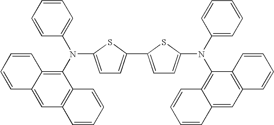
C1=C(N(C2=C3C(=CC4=C2C=CC=C4)C=CC=C3)C2=CC=CC=C2)SC(C2=CC=C(N(C3=CC=CC=C3)C3=C4C(=CC5=C3C=CC=C5)C=CC=C4)S2)=C1
